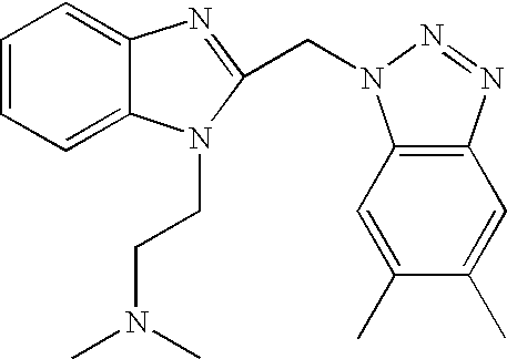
C1=CC=C2C(=C1)N=C(CN1C3=C(C=C(C)C(C)=C3)N=N1)N2CCN(C)C
